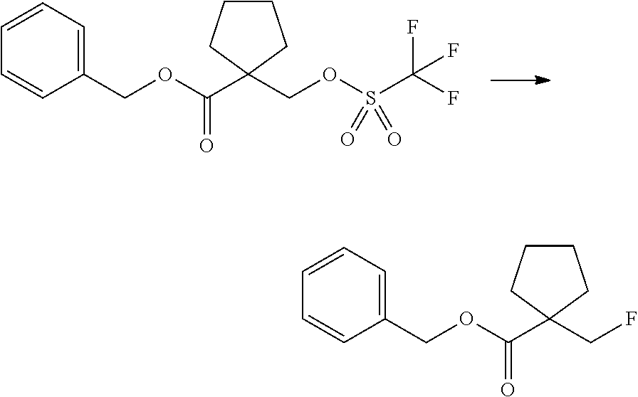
O(C(C1(COS(C(F)(F)F)(=O)=O)CCCC1)=O)CC1=CC=CC=C1.O(C(C1(CF)CCCC1)=O)CC1=CC=CC=C1
